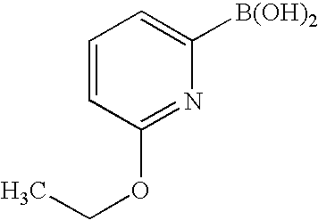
C1=CC(OCC)=NC([B(OH)2])=C1
